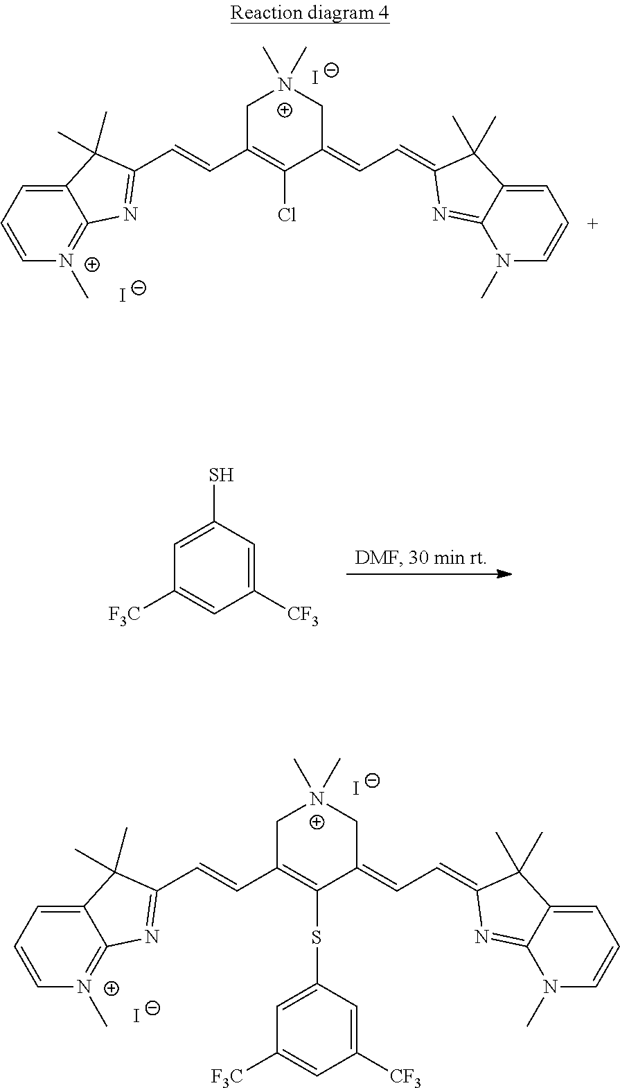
C1=C[N+](C)=C2C(=C1)C(C)(C)C(C=CC1=C(Cl)C(=CC=C3C(C)(C)C4=CC=CN(C)C4=N3)C[N+](C)(C)C1)=N2.[I-].[I-].C1=C(S)C=C([CF3])C=C1[F3C].C1=C[N+](C)=C2C(=C1)C(C)(C)C(C=CC1=C(SC3=CC([F3C])=CC([CF3])=C3)C(=CC=C3C(C)(C)C4=CC=CN(C)C4=N3)C[N+](C)(C)C1)=N2.[I-].[I-]
